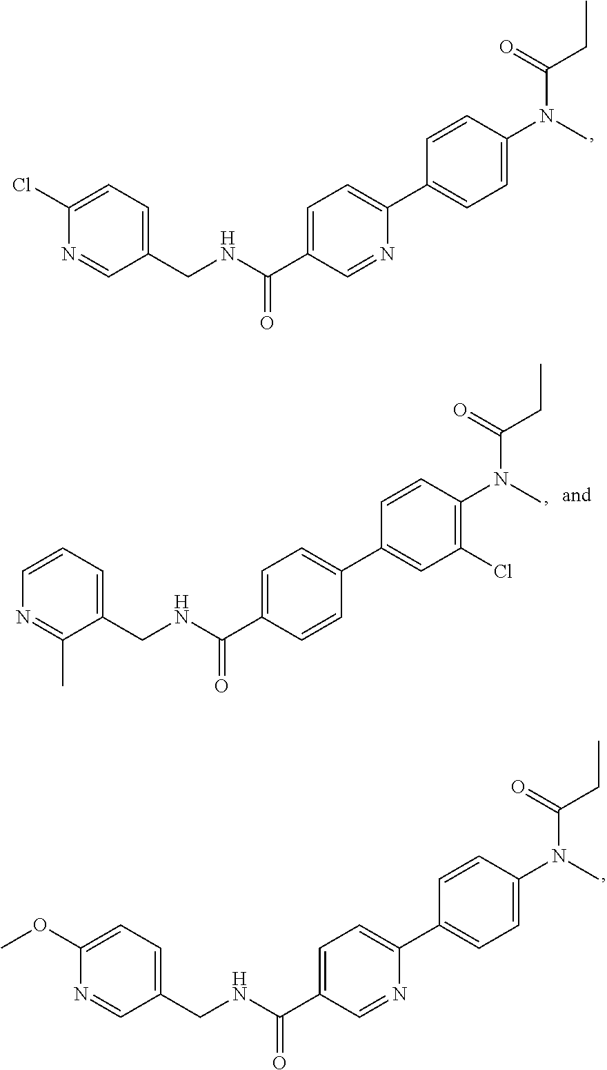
N1=CC(CNC(C2=CC=C(C3=CC=C(N(C)C(=O)CC)C=C3)N=C2)=O)=CC=C1Cl.N1=C(C)C(CNC(C2=CC=C(C3=CC(Cl)=C(N(C)C(=O)CC)C=C3)C=C2)=O)=CC=C1.N1=CC(CNC(C2=CC=C(C3=CC=C(N(C)C(=O)CC)C=C3)N=C2)=O)=CC=C1OC
